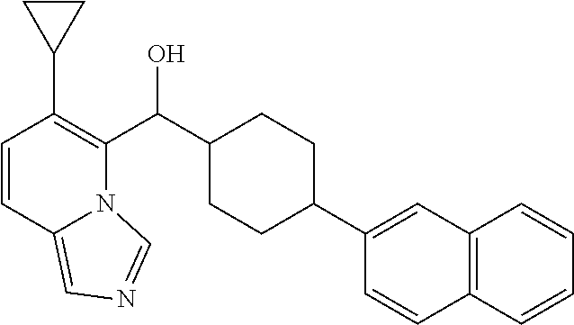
C1=CC2=CN=CN2C(C(C2CCC(C3=CC4=C(C=C3)C=CC=C4)CC2)O)=C1C1CC1
